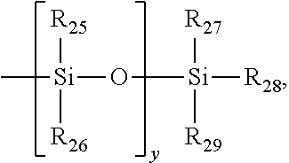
[Si](O[Si]([R28])([R27])[R29])([R25])([R26])C
